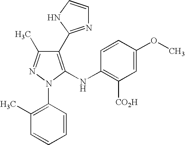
C1(C2=NC=CN2)=C(NC2=C([CO2H])C=C(OC)C=C2)N(C2=C(C)C=CC=C2)N=C1C
